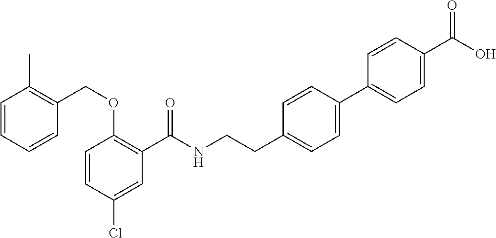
C1=CC(Cl)=CC(C(NCCC2=CC=C(C3=CC=C(C(O)=O)C=C3)C=C2)=O)=C1OCC1=C(C)C=CC=C1
